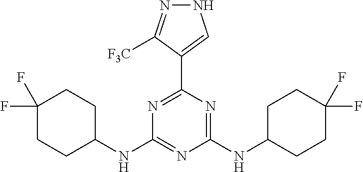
N1N=C([F3C])C(C2=NC(NC3CCC(F)(F)CC3)=NC(NC3CCC(F)(F)CC3)=N2)=C1
